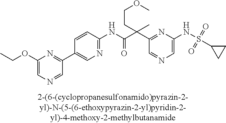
C1(NC(=O)C(C2=NC(NS(C3CC3)(=O)=O)=CN=C2)(CCOC)C)=NC=C(C2=NC(OCC)=CN=C2)C=C1
